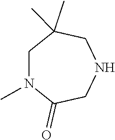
N1CC(C)(C)CN(C)C(=O)C1
